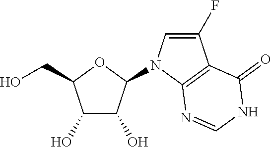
C1(O)C(O)C(N2C=C(F)C3=C2N=CNC3=O)OC1CO
